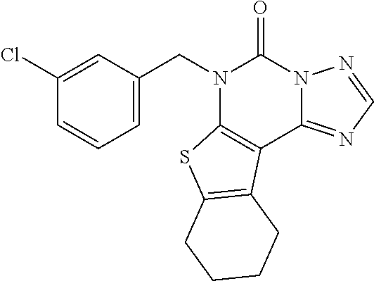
C1(CN2C3=C(C4=NC=NN4C2=O)C2=C(S3)CCCC2)=CC=CC(Cl)=C1
